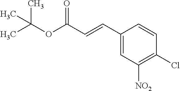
C1(C=CC(OC(C)(C)C)=O)=CC([NO2])=C(Cl)C=C1
